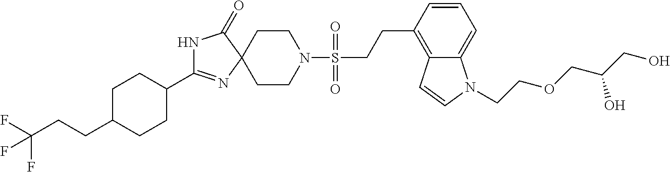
N1C(C2CCC(CCC(F)(F)F)CC2)=NC2(C1=O)CCN(S(CCC1=C3C(=CC=C1)N(CCOCC(CO)O)C=C3)(=O)=O)CC2
